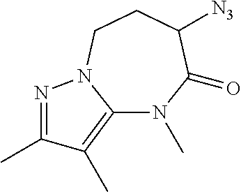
C12=C(C)C(C)=NN1CCC([N3])C(=O)N2C
